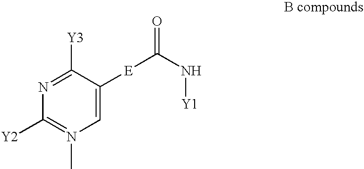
N1(C)=C([Y2])N=C([Y3])C([E]C(N[Y1])=O)=C1
